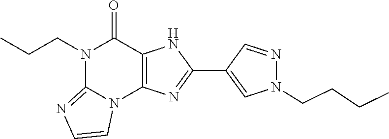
N1(CCC)C2=NC=CN2C2=C(C1=O)NC(C1=CN(CCCC)N=C1)=N2
